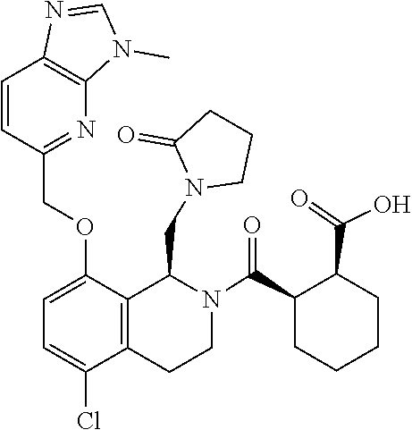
C1=NC2=C(N1C)N=C(COC1=CC=C(Cl)C3=C1C(CN1CCCC1=O)N(C(C1CCCCC1C(=O)O)=O)CC3)C=C2
